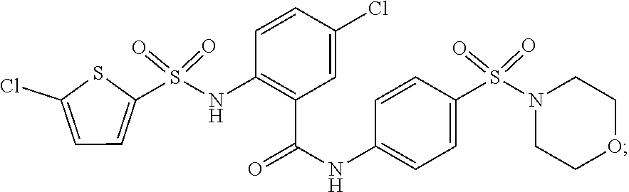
C1=CC(Cl)=CC(C(NC2=CC=C(S(N3CCOCC3)(=O)=O)C=C2)=O)=C1NS(C1=CC=C(Cl)S1)(=O)=O
